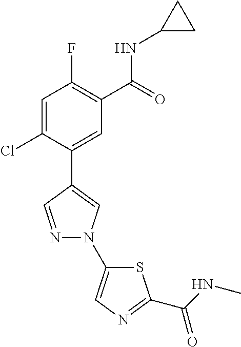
C1=C(Cl)C(C2=CN(C3=CN=C(C(=O)NC)S3)N=C2)=CC(C(=O)NC2CC2)=C1F
